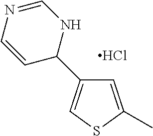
Cl.C1=C(C)SC=C1C1C=CN=CN1
